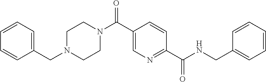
C1CN(C(C2=CN=C(C(=O)NCC3=CC=CC=C3)C=C2)=O)CCN1CC1=CC=CC=C1
